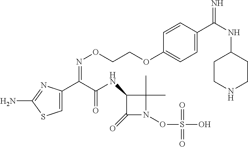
C1=C(C(C(NC2C(=O)N(OS(O)(=O)=O)C2(C)C)=O)=NOCCOC2=CC=C(C(NC3CCNCC3)=N)C=C2)N=C(N)S1
